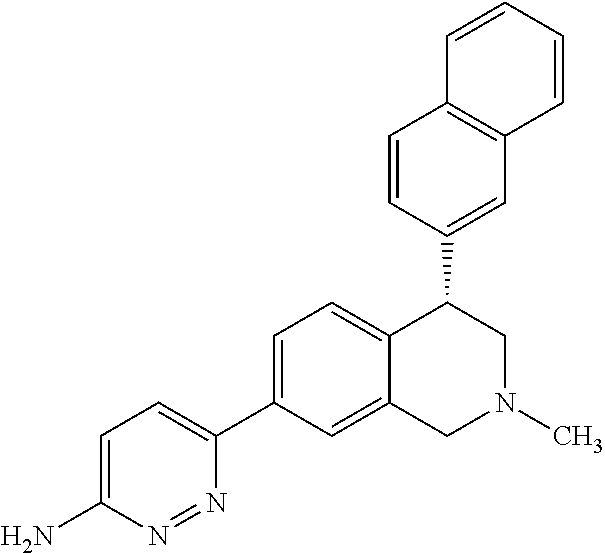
C1=C(N)N=NC(C2=CC=C3C(=C2)CN(C)CC3C2=CC3=C(C=C2)C=CC=C3)=C1
